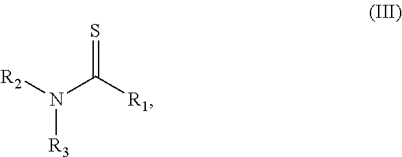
[R2]N(C([R1])=S)[R3]
